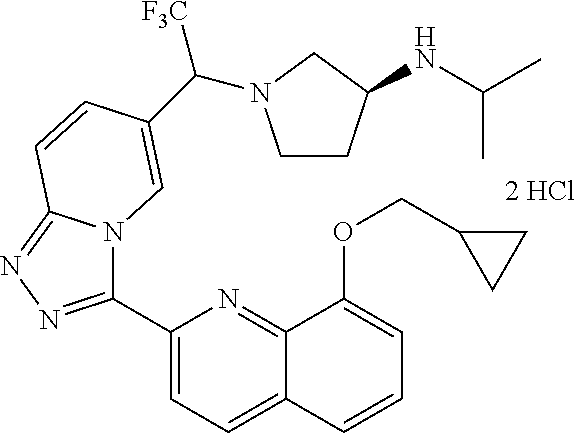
C1(C2=NN=C3N2C=C(C([F3C])N2CCC(NC(C)C)C2)C=C3)=CC=C2C(=N1)C(OCC1CC1)=CC=C2
